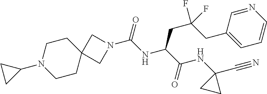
C12(CCN(C3CC3)CC1)CN(C(NC(C(=O)NC1(C#N)CC1)CC(CC1=CC=CN=C1)(F)F)=O)C2
